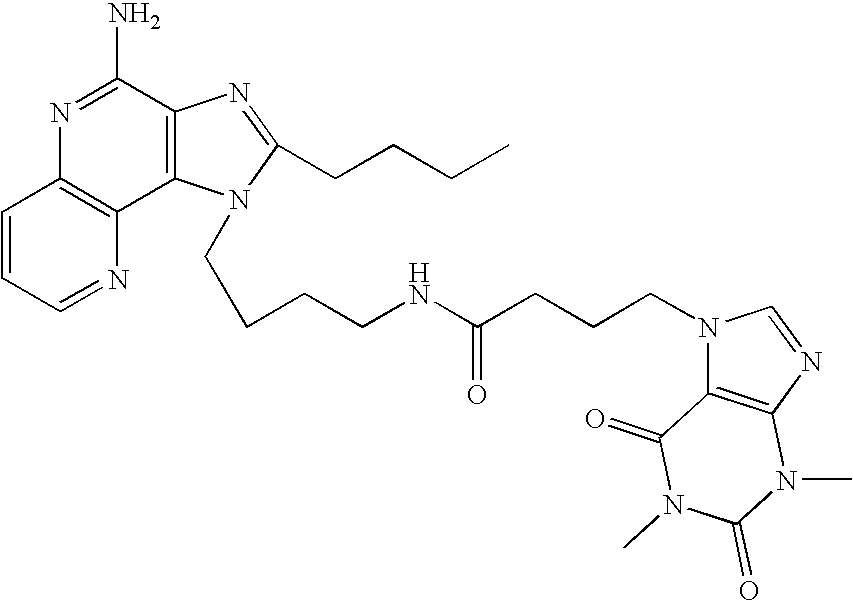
C12=C(N=CC=C1)C1=C(C(N)=N2)N=C(CCCC)N1CCCCNC(CCCN1C2=C(N=C1)N(C)C(=O)N(C)C2=O)=O
